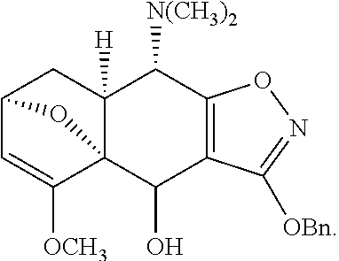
C12C=C([OCH3])C3(C([H])(C1)C([N(CH3)2])C1=C(C3O)C([OBn])=NO1)O2
